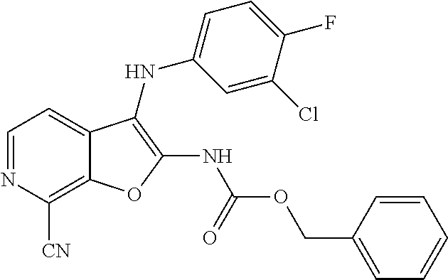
C12=C([CN])N=CC=C1C(NC1=CC=C(F)C(Cl)=C1)=C(NC(OCC1=CC=CC=C1)=O)O2
